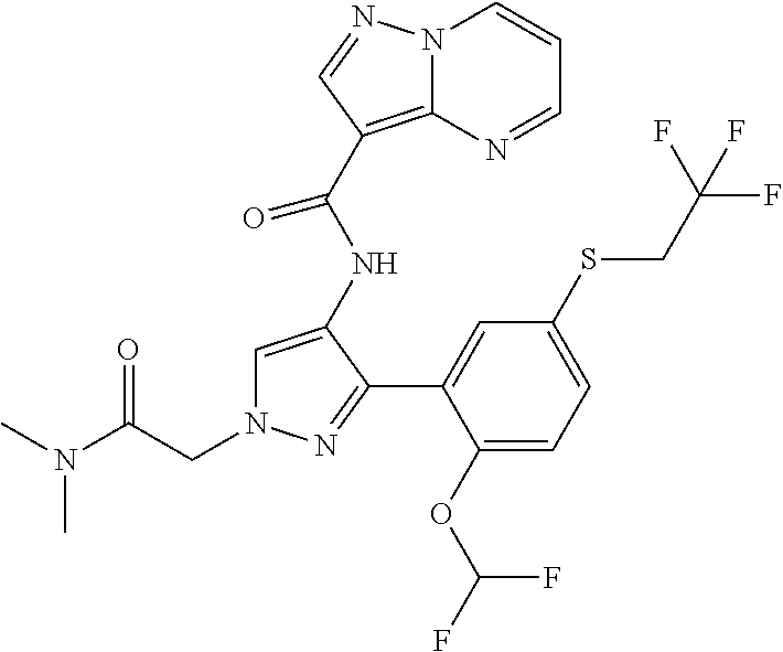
C(N1C=C(NC(C2=C3N(C=CC=N3)N=C2)=O)C(C2=CC(SCC(F)(F)F)=CC=C2OC(F)F)=N1)C(N(C)C)=O
